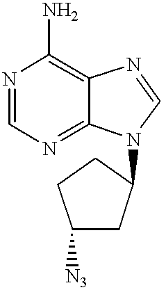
N1=CN=C2C(=C1N)N=CN2C1CC([N3])CC1
